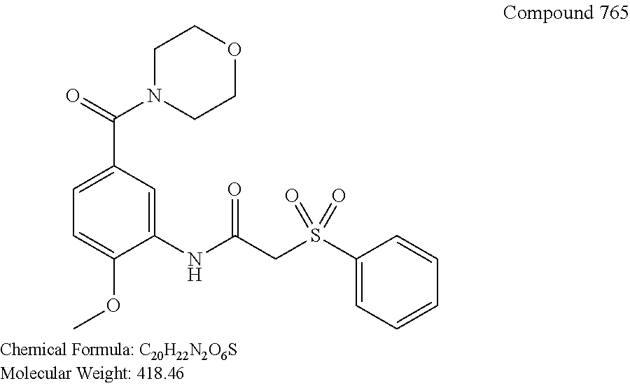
C1(C(N2CCOCC2)=O)=CC=C(OC)C(NC(CS(C2=CC=CC=C2)(=O)=O)=O)=C1
